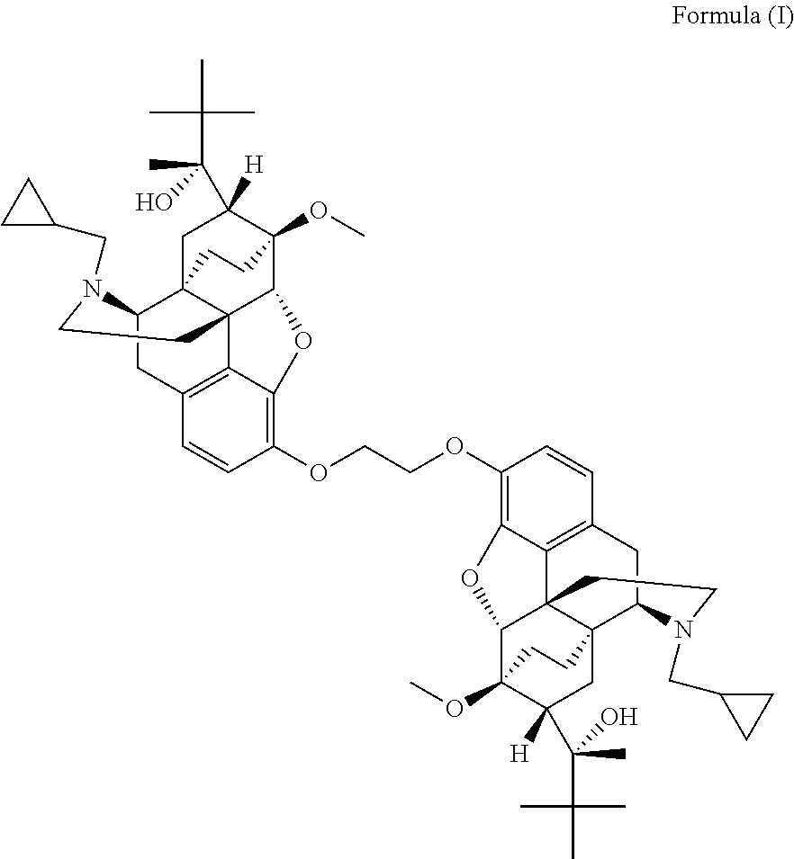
C1(OCCOC2=C3C4=C(C=C2)CC2C56C4(C(C(OC)(C([H])(C(C)(C(C)(C)C)O)C5)CC6)O3)CCN2CC2CC2)=C2C3=C(C=C1)CC1C45C3(C(C(OC)(C([H])(C(C)(C(C)(C)C)O)C4)CC5)O2)CCN1CC1CC1
